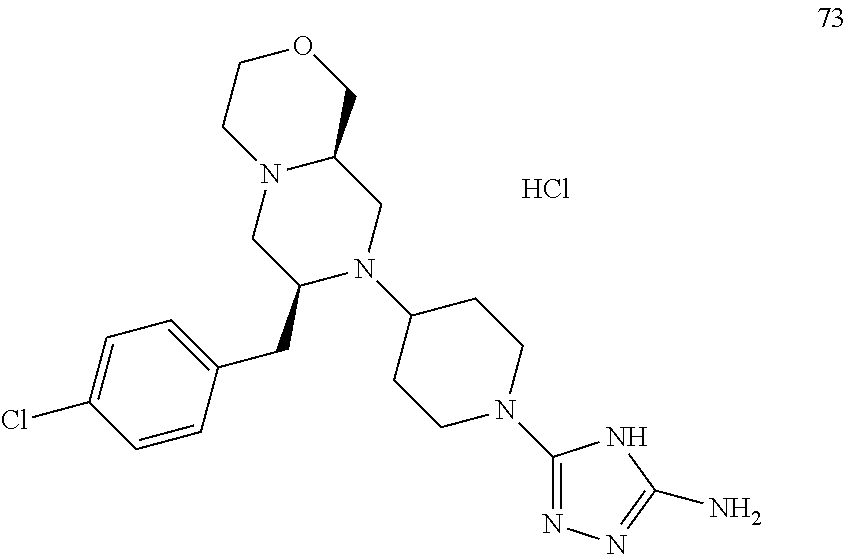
N1=C(N2CCC(N3C(CC4=CC=C(Cl)C=C4)CN4C(C3)COCC4)CC2)NC(N)=N1.Cl
